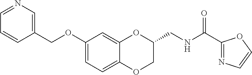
C1(OCC2=CN=CC=C2)=CC=C2C(=C1)OC(CNC(C1=NC=CO1)=O)CO2
